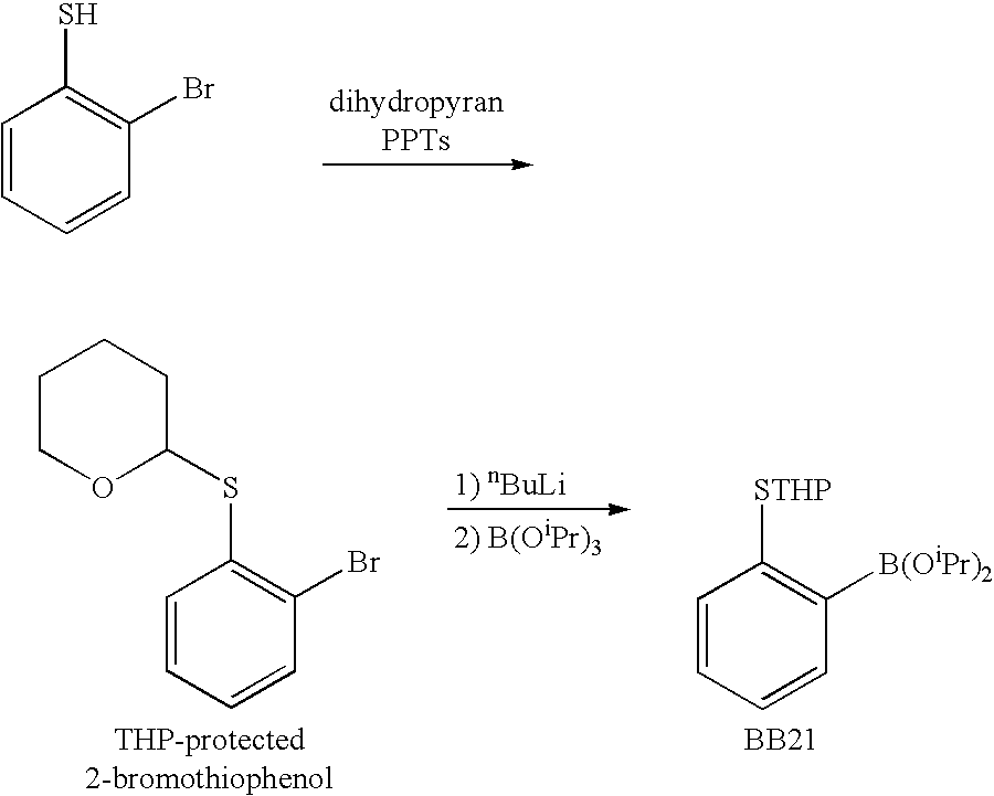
C1=CC=CC(Br)=C1S.C1=CC=CC([B(OiPr)2])=C1[STHP].[BB21].C1=CC=CC(Br)=C1SC1CCCCO1
